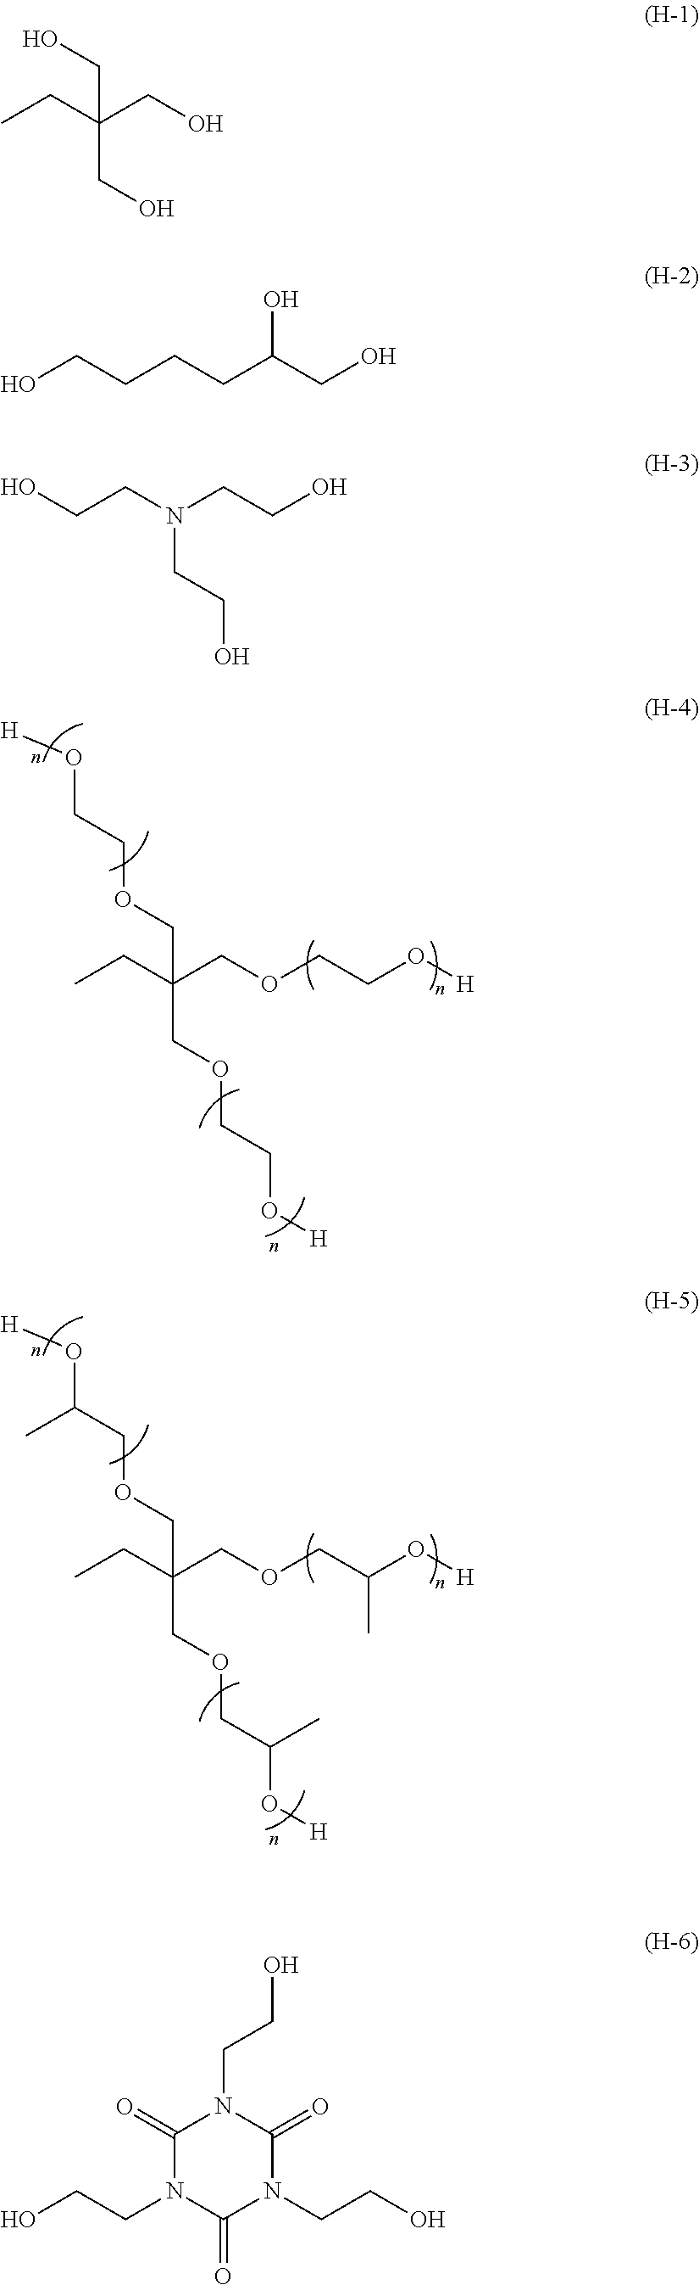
O(CCOCC(COCCO[H])(CC)COCCO[H])[H].O(C(COCC(COCC(O[H])C)(CC)COCC(O[H])C)C)[H].OCC(CO)(CO)CC.OCCCCC(CO)O.OCCN(CCO)CCO.C1(=O)N(CCO)C(=O)N(CCO)C(=O)N1CCO
